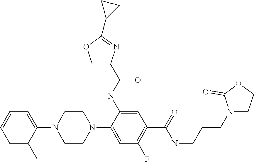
C1=C(C)C(N2CCN(C3=CC(F)=C(C(=O)NCCCN4CCOC4=O)C=C3NC(C3=COC(C4CC4)=N3)=O)CC2)=CC=C1
